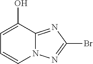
C1=CC=C(O)C2=NC(Br)=NN12
